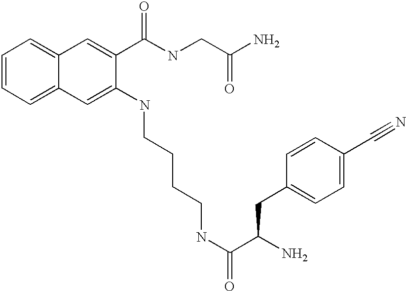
C1=CC=C2C(=C1)C=C(C(NCC(N)=O)=O)C(NCCCCNC(=O)C(N)CC1=CC=C(C#N)C=C1)=C2
